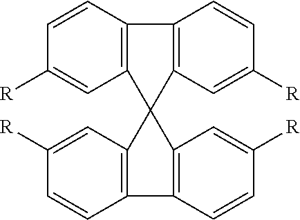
C12=C(C=CC([R])=C1)C1=C(C=C([R])C=C1)C21C2=C(C=CC([R])=C2)C2=C1C=C([R])C=C2
